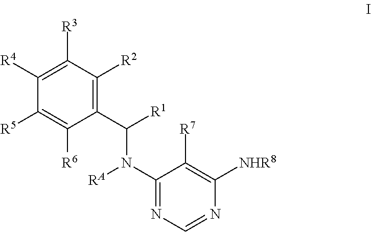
C1([R3])=C([R4])C([R5])=C([R6])C(C(N(C2=NC=NC([NHR8])=C2[R7])[RA])[R1])=C1[R2]
